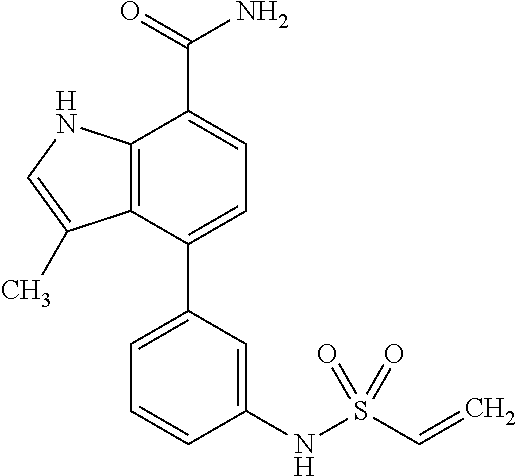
C12=C(C(C3=CC=CC(NS(C=C)(=O)=O)=C3)=CC=C1C(=O)N)C(C)=CN2
